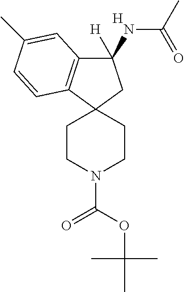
[H].C1(NC(=O)C)([H])C2=C(C3(C1)CCN(C(OC(C)(C)C)=O)CC3)C=CC(C)=C2
